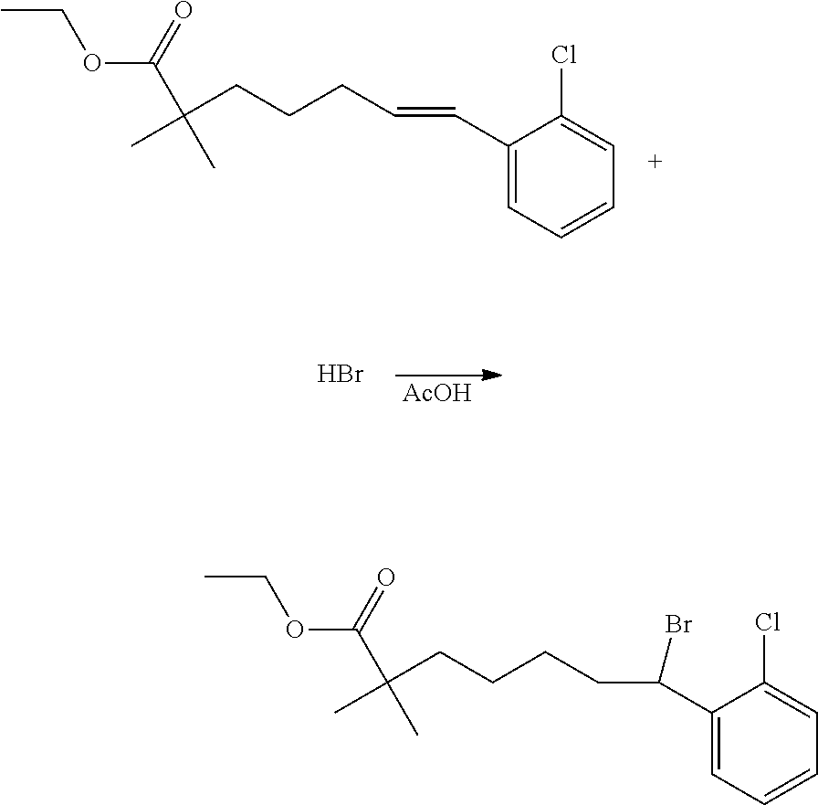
CCOC(=O)C(CCCC=CC1=CC=CC=C1Cl)(C)C.Br.[AcOH].CCOC(=O)C(CCCCC(C1=CC=CC=C1Cl)Br)(C)C
